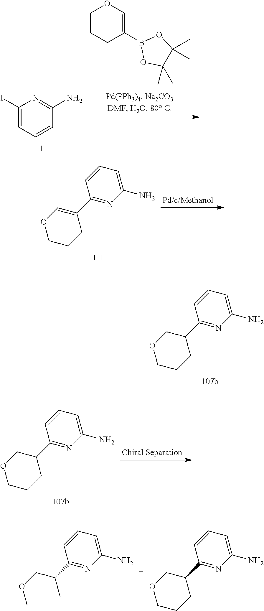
C1CCC(B2OC(C)(C)C(C)(C)O2)=CO1.C1(I)=CC=CC(N)=N1.C1=CC(C2=COCCC2)=NC(N)=C1.C1=CC(C2COCCC2)=NC(N)=C1.C1=CC(C2COCCC2)=NC(N)=C1.C1=CC(C(COC)C)=NC(N)=C1.C1=CC(C2COCCC2)=NC(N)=C1
